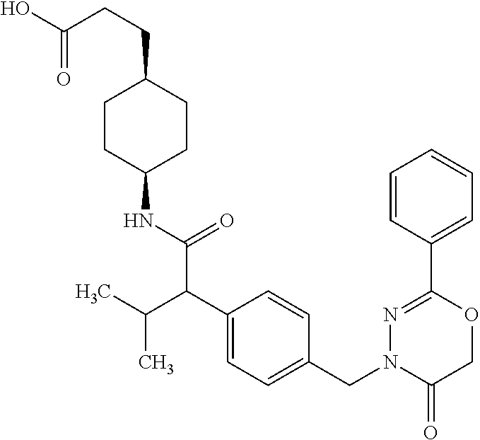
C1(NC(=O)C(C2=CC=C(CN3C(=O)COC(C4=CC=CC=C4)=N3)C=C2)C(C)C)CCC(CCC(=O)O)CC1
